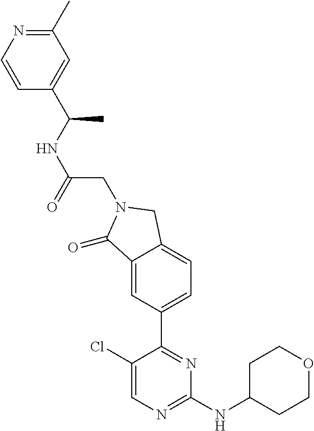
C1(Cl)=CN=C(NC2CCOCC2)N=C1C1=CC=C2C(=C1)C(=O)N(CC(NC(C)C1=CC(C)=NC=C1)=O)C2
